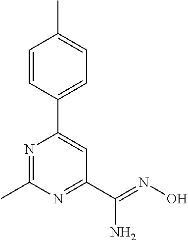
C1=CC(C2=CC(C(=NO)N)=NC(C)=N2)=CC=C1C
